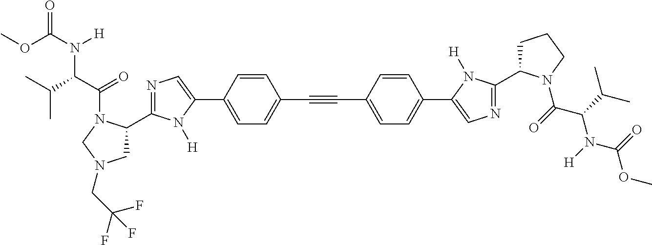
C(#CC1=CC=C(C2=CN=C(C3CCCN3C(C(N(C(OC)=O)[H])C(C)C)=O)N2[H])C=C1)C1=CC=C(C2=CN=C(C3CN(CC(F)(F)F)CN3C(=O)C(N([H])C(=O)OC)C(C)C)N2[H])C=C1
